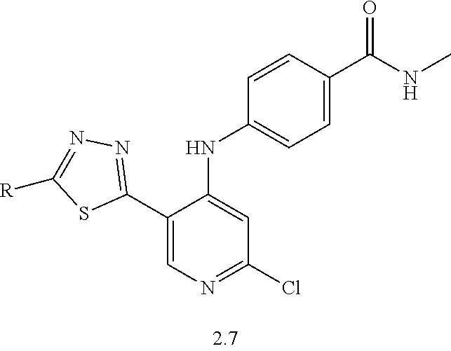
C1(C2=NN=C([R])S2)=CN=C(Cl)C=C1NC1=CC=C(C(NC)=O)C=C1
